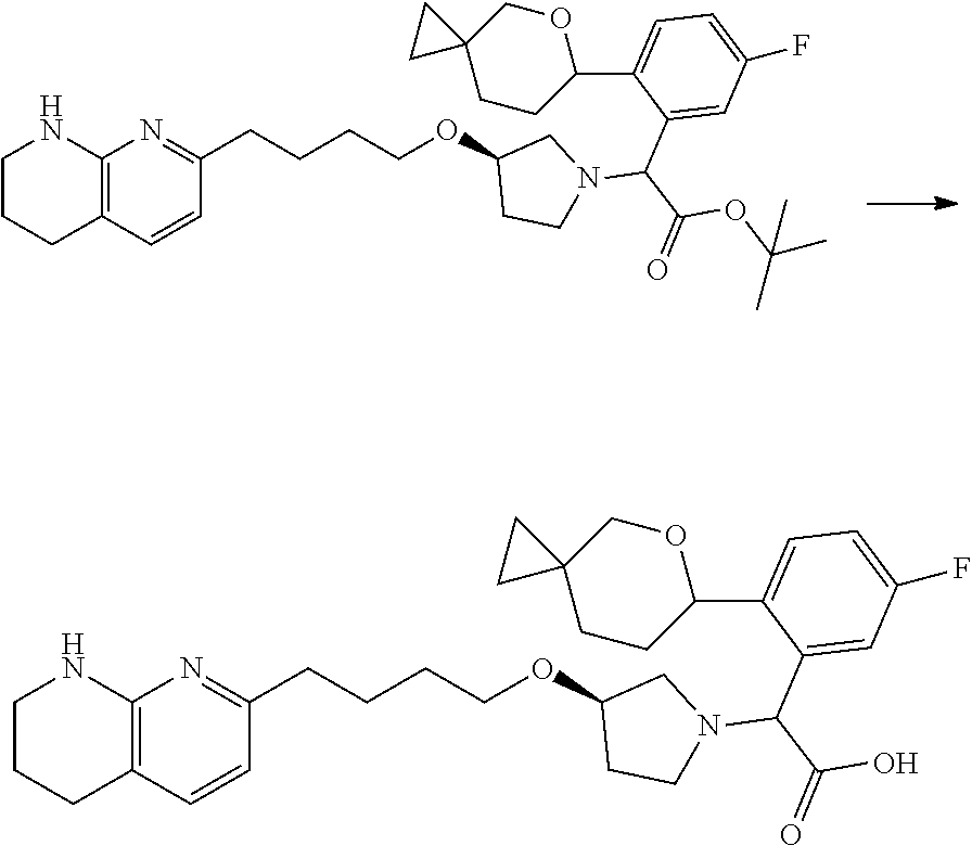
C12=C(C=CC(CCCCOC3CCN(C(C(=O)OC(C)(C)C)C4=CC(F)=CC=C4C4CCC5(CO4)CC5)C3)=N1)CCCN2.C12=C(C=CC(CCCCOC3CCN(C(C(=O)O)C4=CC(F)=CC=C4C4CCC5(CO4)CC5)C3)=N1)CCCN2
